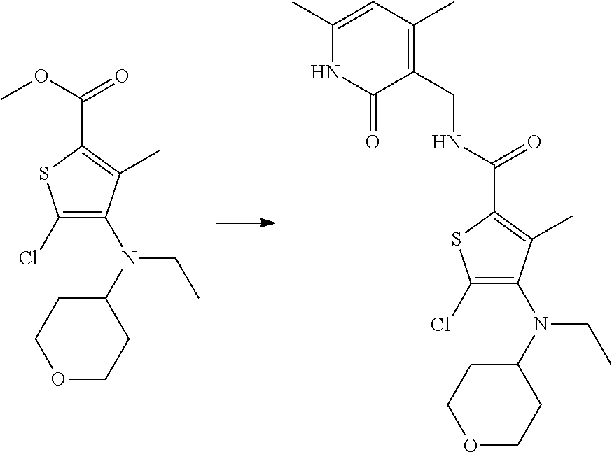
O(C(=O)C1=C(C)C(N(C2CCOCC2)CC)=C(Cl)S1)C.N(C(=O)C1=C(C)C(N(C2CCOCC2)CC)=C(Cl)S1)CC1=C(C)C=C(C)NC1=O
